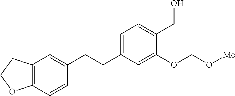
C1=C(CCC2=CC3=C(C=C2)OCC3)C=C(OCO[Me])C(CO)=C1
